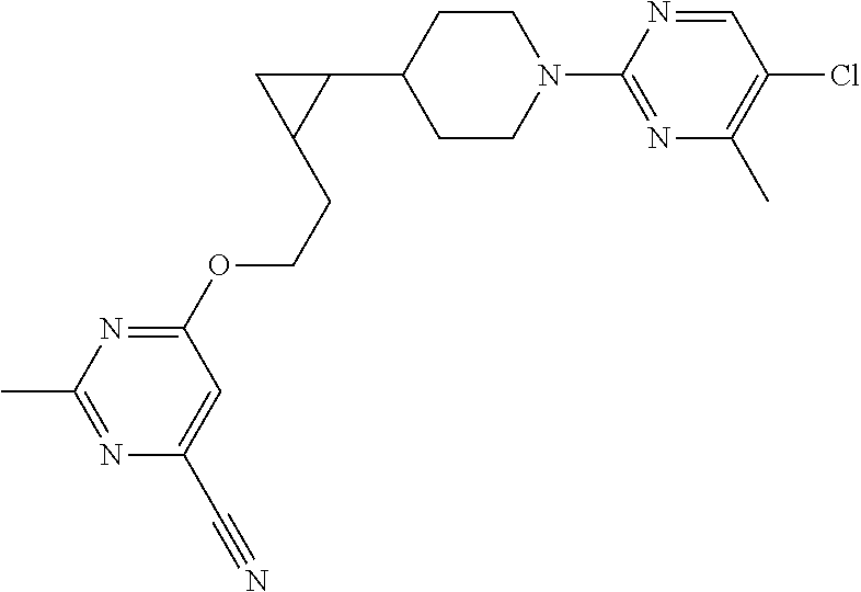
C1CN(C2=NC(C)=C(Cl)C=N2)CCC1C1CC1CCOC1=NC(C)=NC(C#N)=C1
